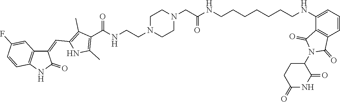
C1(C(=O)NCCN2CCN(CC(NCCCCCCCNC3=CC=CC4=C3C(=O)N(C3CCC(=O)NC3=O)C4=O)=O)CC2)=C(C)NC(C=C2C3=C(C=CC(F)=C3)NC2=O)=C1C
